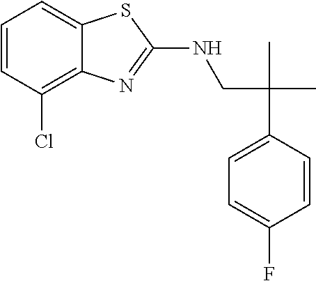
C(CNC1=NC2=C(Cl)C=CC=C2S1)(C1=CC=C(F)C=C1)(C)C
